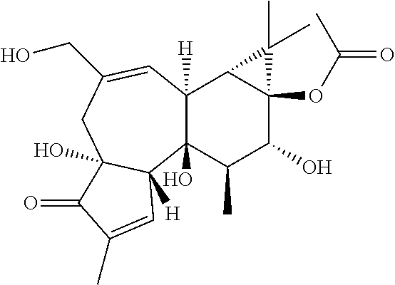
C12(O)C([H])(C=C(CO)CC3(O)C1([H])C=C(C)C3=O)C1C(OC(=O)C)(C(O)C2C)C1(C)C
